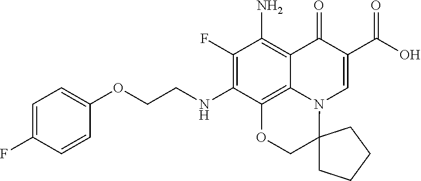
C1(F)=C(NCCOC2=CC=C(F)C=C2)C2=C3C(=C1N)C(=O)C(C(O)=O)=CN3C1(CO2)CCCC1
